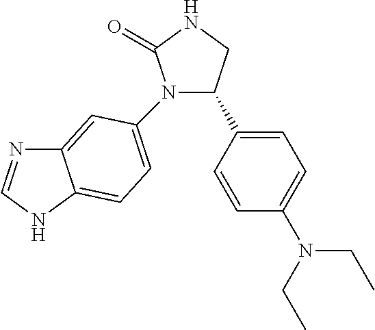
N1(C2=CC=C3C(=C2)N=CN3)C(C2=CC=C(N(CC)CC)C=C2)CNC1=O
